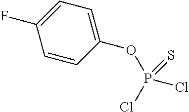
C1(OP(=S)(Cl)Cl)=CC=C(F)C=C1
